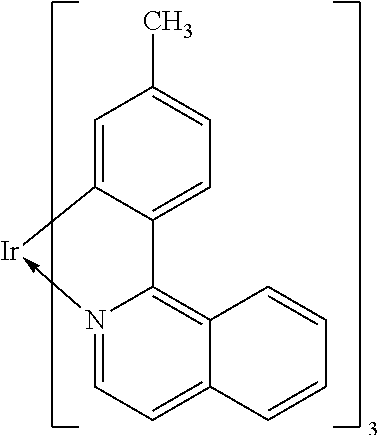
N12->[Ir]C3=CC(C)=CC=C3C1=C1C(=CC=2)C=CC=C1
